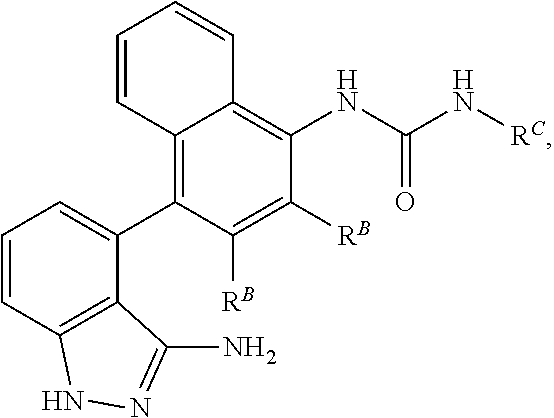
C12=C(C3=CC=CC4=C3C(N)=NN4)C([RB])=C([RB])C(NC(=O)N[RC])=C1C=CC=C2
